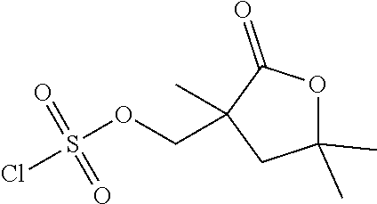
C1C(C)(C)OC(=O)C1(COS(=O)(=O)Cl)C
